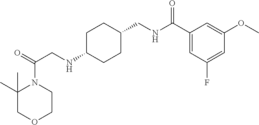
C1(C)(C)COCCN1C(=O)CNC1CCC(CNC(C2=CC(F)=CC(OC)=C2)=O)CC1
